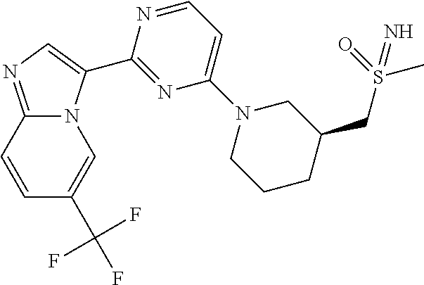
C12=NC=C(C3=NC(N4CCCC(CS(C)(=O)=N)C4)=CC=N3)N1C=C(C(F)(F)F)C=C2
